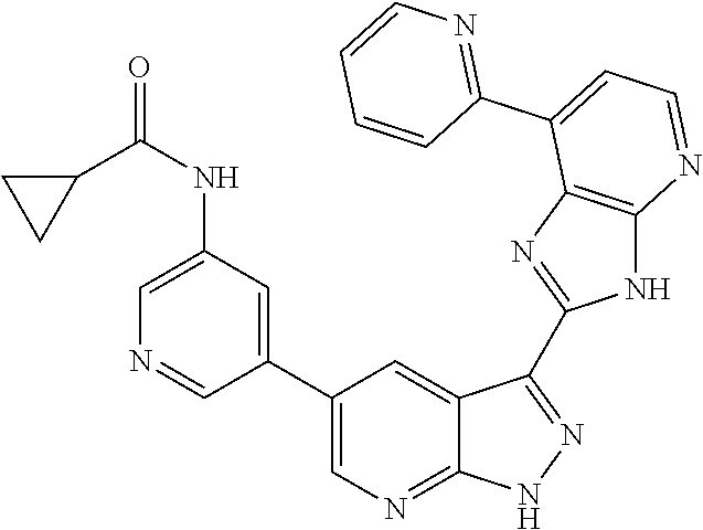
C1(NC(=O)C2CC2)=CN=CC(C2=CN=C3C(=C2)C(C2=NC4=C(N2)N=CC=C4C2=NC=CC=C2)=NN3)=C1
